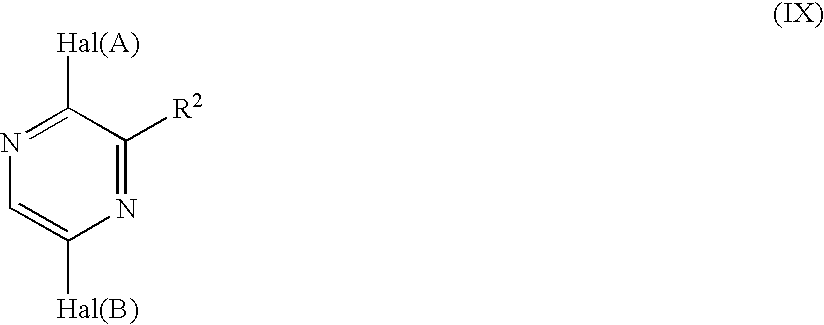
C1=C([Hal(B)])N=C([R2])C([Hal(A)])=N1
